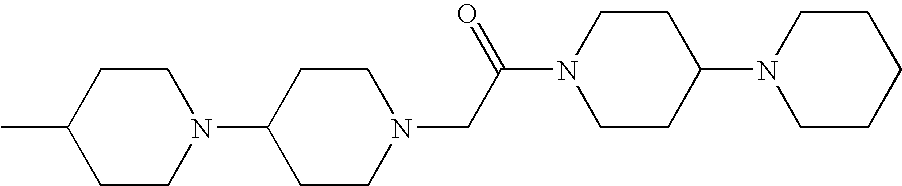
C1CN(CC(=O)N2CCC(N3CCCCC3)CC2)CCC1N1CCC(C)CC1
